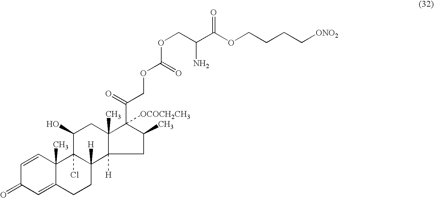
C1=CC2(C)C(=CC1=O)CCC1([H])C2(Cl)C(O)CC2(C)C1([H])CC(C)C2(C(=O)COC(OCC(N)C(=O)OCCCC[ONO2])=O)[OCOCH2CH3]
